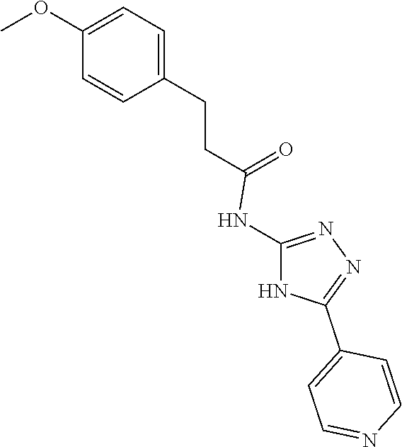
C1=C(CCC(=O)NC2=NN=C(C3=CC=NC=C3)N2)C=CC(OC)=C1
